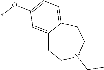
C12=CC(O*)=CC=C1CCN(CC)CC2
